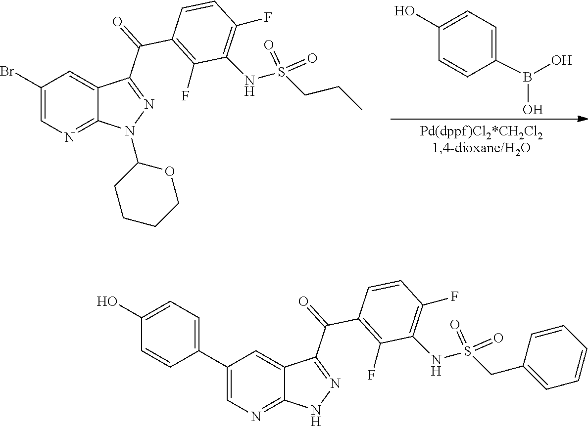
N1=C(C(C2=C(F)C(NS(CCC)(=O)=O)=C(F)C=C2)=O)C2=CC(Br)=CN=C2N1C1CCCCO1.C1(B(O)O)=CC=C(O)C=C1.N1=C(C(C2=C(F)C(NS(CC3=CC=CC=C3)(=O)=O)=C(F)C=C2)=O)C2=CC(C3=CC=C(O)C=C3)=CN=C2N1
